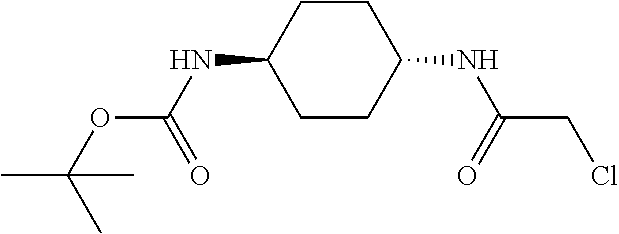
C1CC(NC(CCl)=O)CCC1NC(OC(C)(C)C)=O
